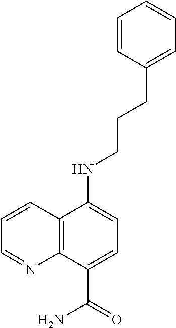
C(CNC1=CC=C(C(=O)N)C2=C1C=CC=N2)CC1=CC=CC=C1
